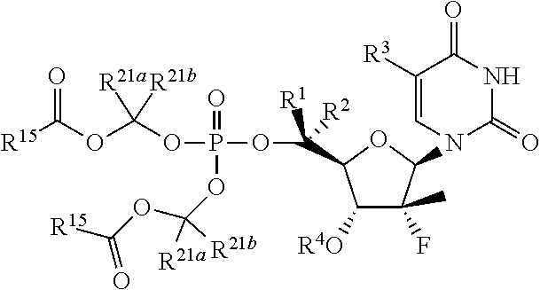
C1([R4O])C(F)(C)C(N2C(=O)NC(=O)C([R3])=C2)OC1C([R1])([R2])OP(OC(OC([R15])=O)([R21a])[R21b])(=O)OC(OC([R15])=O)([R21a])[R21b]
